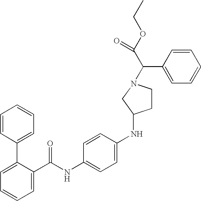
C1=C(C(NC2=CC=C(NC3CCN(C(C(OCC)=O)C4=CC=CC=C4)C3)C=C2)=O)C(C2=CC=CC=C2)=CC=C1
